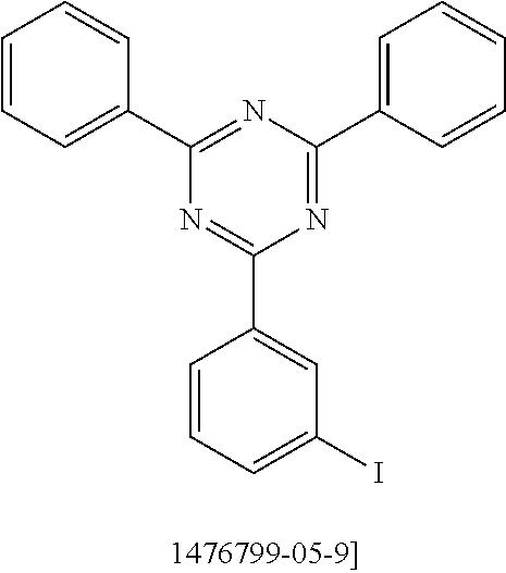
C1=CC=C(C2=NC(C3=CC=CC=C3)=NC(C3=CC(I)=CC=C3)=N2)C=C1
